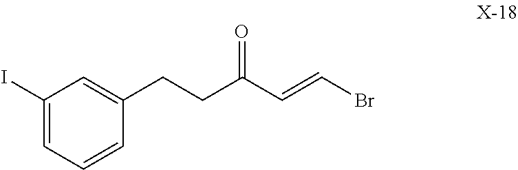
C1(CCC(C=CBr)=O)=CC(I)=CC=C1
